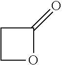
C1OC(=O)C1
